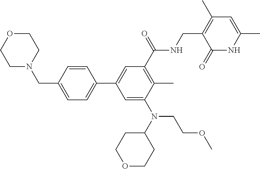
N(CCOC)(C1CCOCC1)C1=CC(C2=CC=C(CN3CCOCC3)C=C2)=CC(C(=O)NCC2=C(C)C=C(C)NC2=O)=C1C
